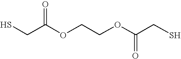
SCC(OCCOC(CS)=O)=O
